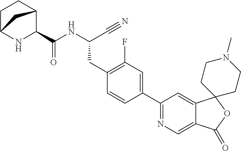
C(NC(CC1=C(F)C=C(C2=NC=C3C(=C2)C2(OC3=O)CCN(C)CC2)C=C1)C#N)(=O)C1C2CCC(N1)C2
